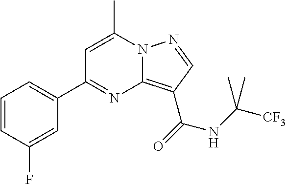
C1=CC(F)=CC(C2=NC3=C(C(=O)NC([CF3])(C)C)C=NN3C(C)=C2)=C1
